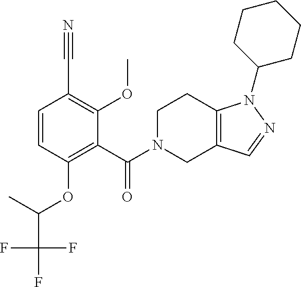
C12=C(CN(C(=O)C3=C(OC(C(F)(F)F)C)C=CC(C#N)=C3OC)CC1)C=NN2C1CCCCC1
